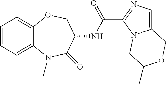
C1=CC=C2C(=C1)OCC(NC(C1=NC=C3N1CC(C)OC3)=O)C(=O)N2C
